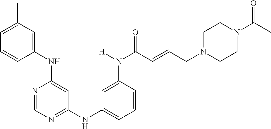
C1=C(C)C=C(NC2=CC(NC3=CC=CC(N(C(=O)C=CCN4CCN(C(C)=O)CC4)[H])=C3)=NC=N2)C=C1
